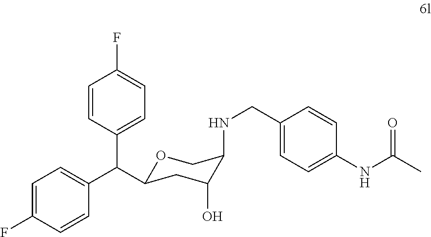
O1C(C(C2=CC=C(F)C=C2)C2=CC=C(F)C=C2)CC(O)C(NCC2=CC=C(NC(C)=O)C=C2)C1
